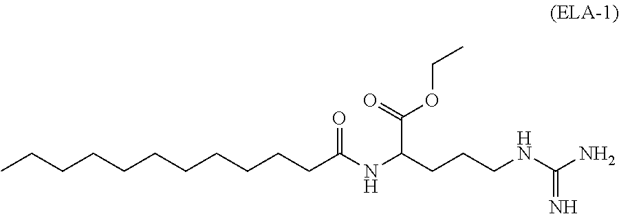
CCCCCCCCCCCC(NC(CCCNC(N)=N)C(=O)OCC)=O
